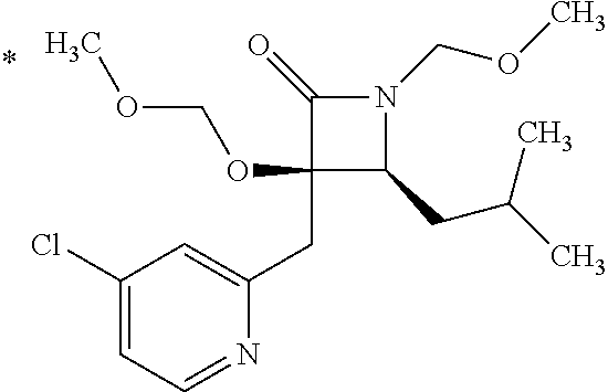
C1(CC2=CC(Cl)=CC=N2)(OCOC)C(CC(C)C)N(COC)C1=O
